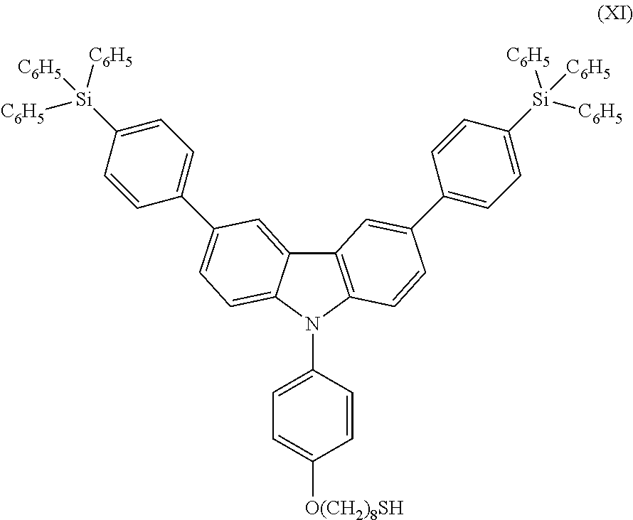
C12=C(N(C3=CC=C([O(CH2)8SH])C=C3)C3=CC=C(C4=CC=C([Si]([C6H5])([C6H5])[C6H5])C=C4)C=C13)C=CC(C1=CC=C([Si]([C6H5])([C6H5])[C6H5])C=C1)=C2
